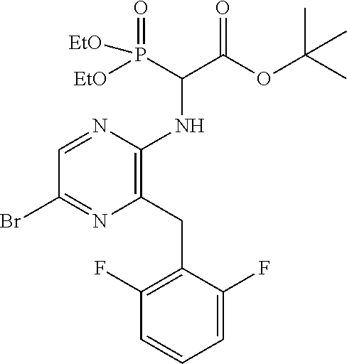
BrC1=NC(CC2=C(F)C=CC=C2F)=C(NC(C(OC(C)(C)C)=O)P([EtO])(=O)[EtO])N=C1
